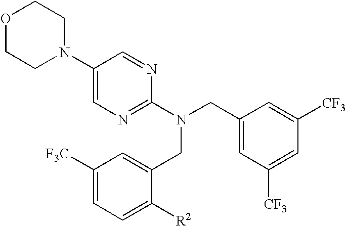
O1CCN(C2=CN=C(N(CC3=CC([CF3])=CC([CF3])=C3)CC3=CC([F3C])=CC=C3[R2])N=C2)CC1
